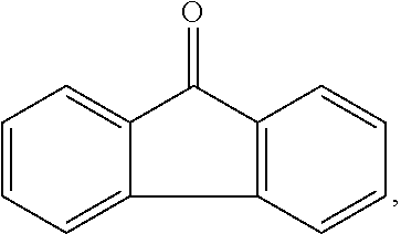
C1=CC=C2C(=C1)C(=O)C1=C2C=CC=C1
